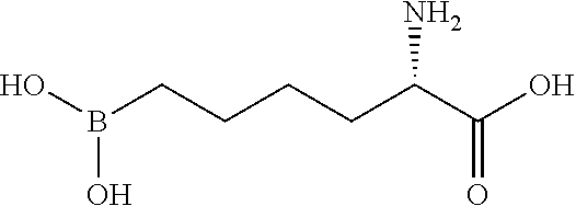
OB(CCCCC(C(O)=O)N)O
